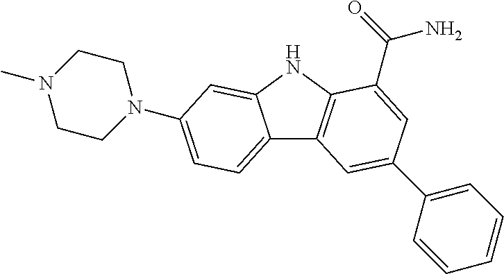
C12=CC=C(N3CCN(C)CC3)C=C1NC1=C2C=C(C2=CC=CC=C2)C=C1C(=O)N
